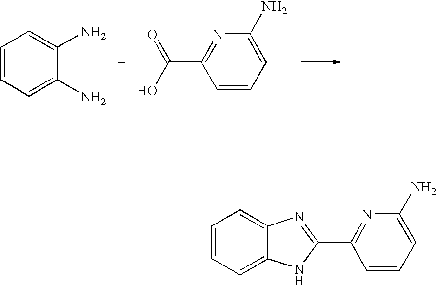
C1=CC=C(N)C(N)=C1.C(C1=NC(N)=CC=C1)(O)=O.C1=CC=C2C(=C1)N=C(C1=NC(N)=CC=C1)N2
